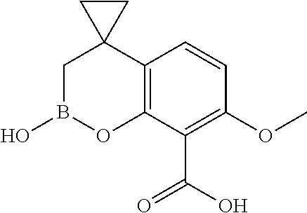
C12=C(C(C(O)=O)=C(OC)C=C1)OB(O)CC21CC1
